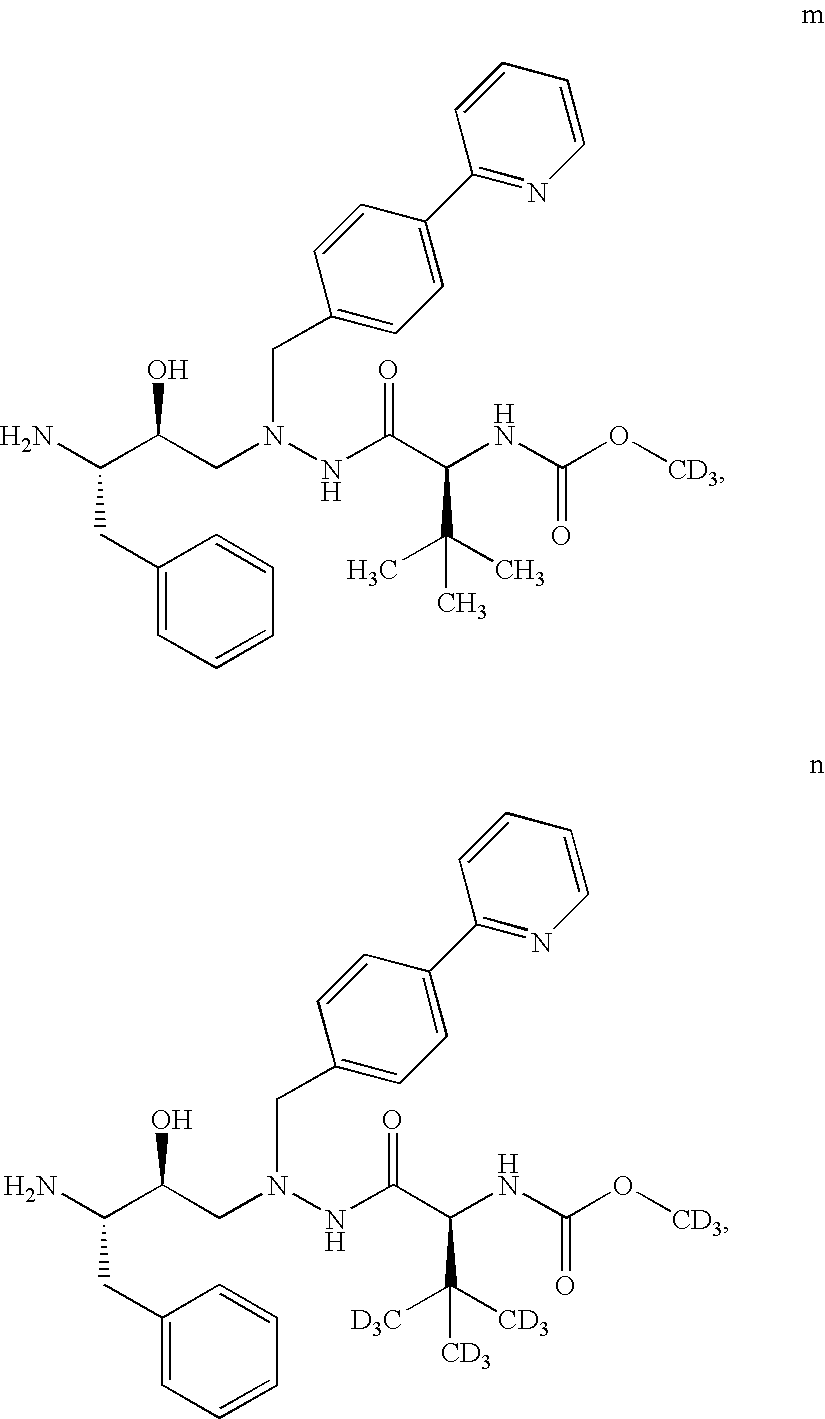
NC(C(CN(NC(C(C(C)(C)C)NC(O[CD3])=O)=O)CC1=CC=C(C2=NC=CC=C2)C=C1)O)CC1=CC=CC=C1.NC(C(CN(NC(C(C([CD3])([D3C])[CD3])NC(O[CD3])=O)=O)CC1=CC=C(C2=NC=CC=C2)C=C1)O)CC1=CC=CC=C1
